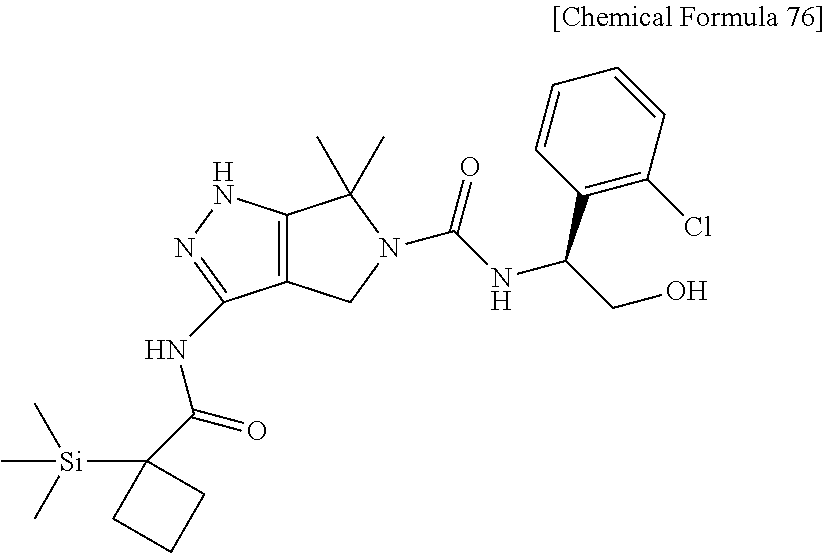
C12=C(NN=C1NC(=O)C1([Si](C)(C)C)CCC1)C(C)(C)N(C(=O)NC(CO)C1=C(Cl)C=CC=C1)C2
